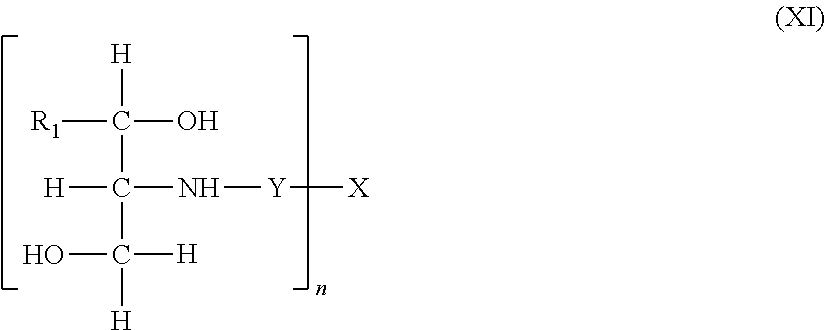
[R1]C([H])(C([H])(N[Y][X])C([H])(O)[H])O
